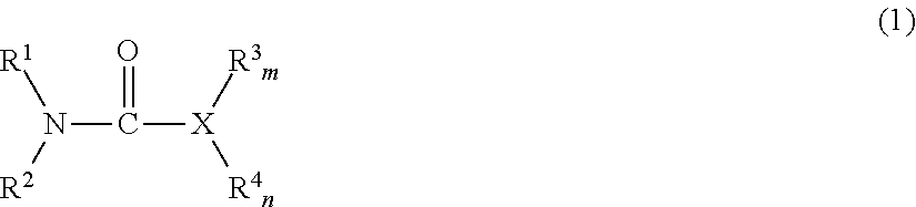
N(C([X]([R3m])[R4n])=O)([R2])[R1]
